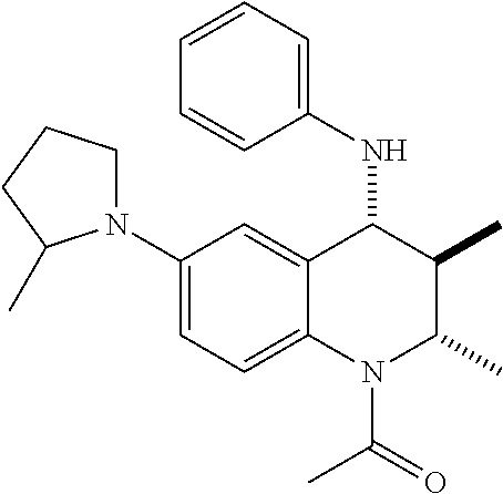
C1(N2CCCC2C)=CC=C2C(=C1)C(NC1=CC=CC=C1)C(C)C(C)N2C(=O)C
